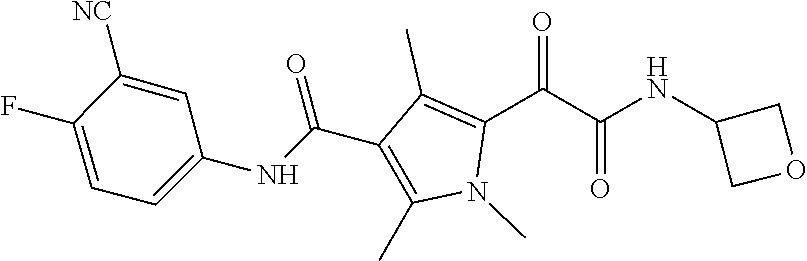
C1([NC])=CC(NC(=O)C2=C(C)N(C)C(C(=O)C(NC3COC3)=O)=C2C)=CC=C1F
